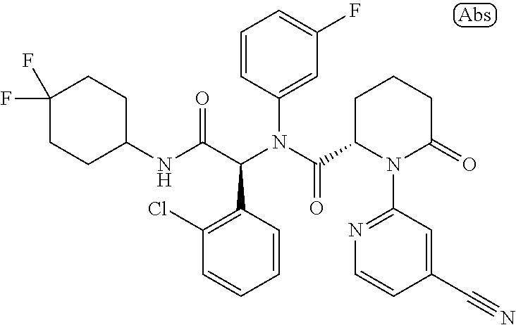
C1(NC(C(N(C(=O)C2N(C3=NC=CC(C#N)=C3)C(=O)CCC2)C2=CC(F)=CC=C2)C2=C(Cl)C=CC=C2)=O)CCC(F)(F)CC1
